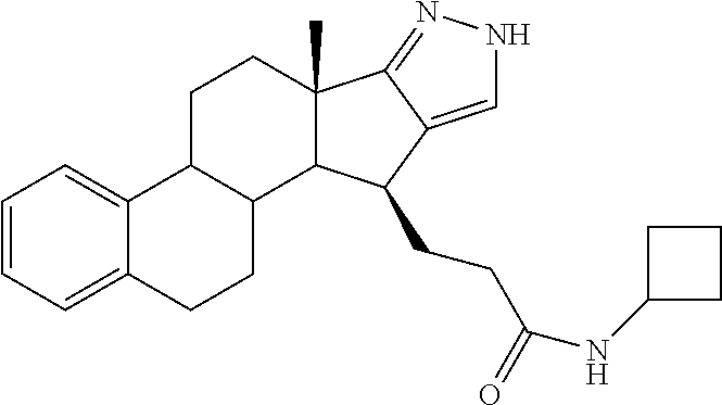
C1=CC=C2C(=C1)C1C(CC2)C2C(C)(CC1)C1=NNC=C1C2CCC(=O)NC1CCC1
